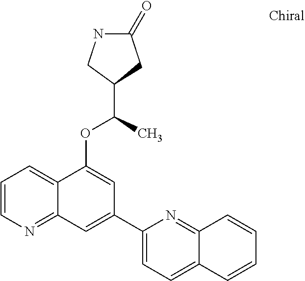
C1=CN=C2C(=C1)C(OC(C1CC(=O)NC1)C)=CC(C1=CC=C3C(=N1)C=CC=C3)=C2
